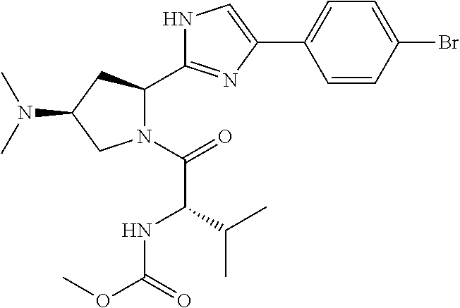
C1(C2=CC=C(Br)C=C2)=CNC(C2N(C(=O)C(C(C)C)NC(OC)=O)CC(N(C)C)C2)=N1
